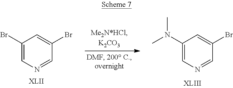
C1(N(C)C)=CN=CC(Br)=C1.C1(Br)=CN=CC(Br)=C1.[XLII]
